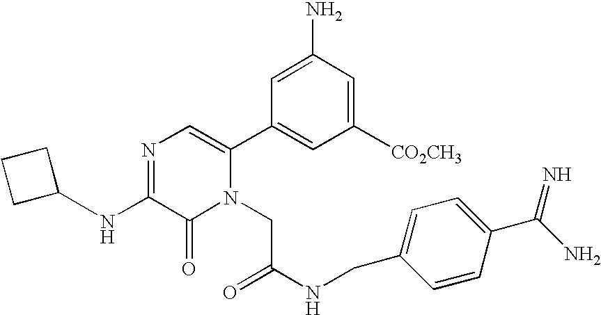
N(C1=NC=C(C2=CC([CO2CH3])=CC(N)=C2)N(CC(NCC2=CC=C(C(N)=N)C=C2)=O)C1=O)C1CCC1
